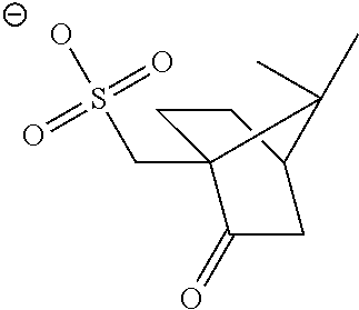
C1C2(CS(=O)(=O)[O-])C(=O)CC(C1)C2(C)C
